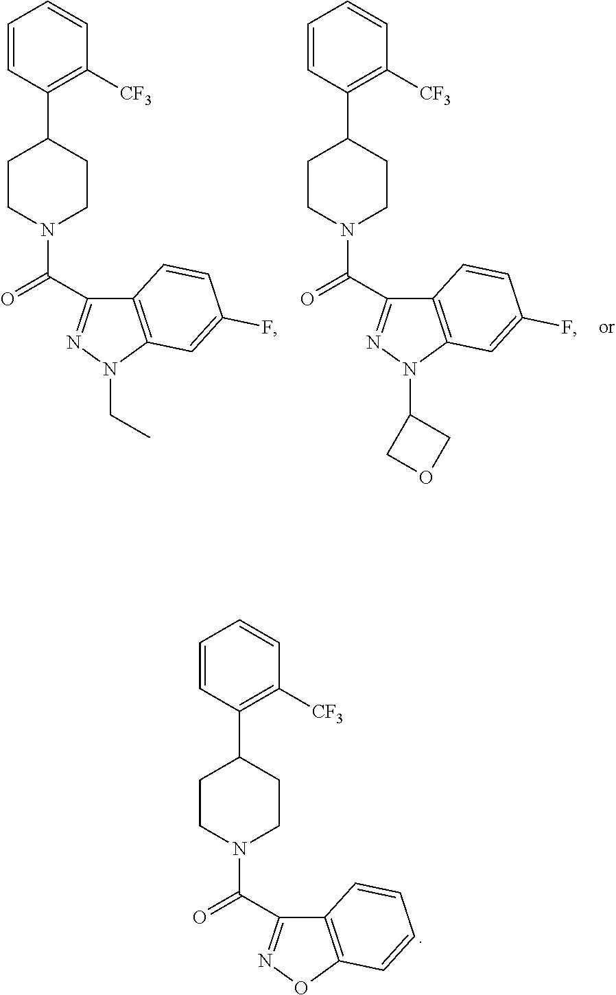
C1=CC(C2CCN(C(C3=NN(CC)C4=C3C=CC(F)=C4)=O)CC2)=C([CF3])C=C1.C1=CC(C2CCN(C(C3=NN(C4COC4)C4=C3C=CC(F)=C4)=O)CC2)=C([CF3])C=C1.C1=CC(C2CCN(C(C3=NOC4=C3C=CC=C4)=O)CC2)=C([CF3])C=C1
